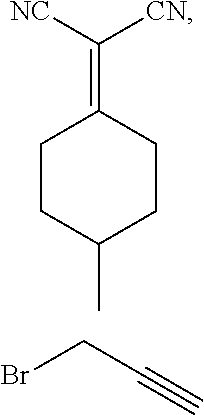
C1CC(C)CCC1=C([CN])[NC].BrCC#C
